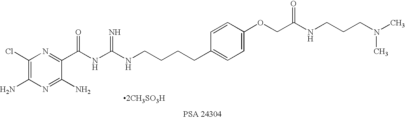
C1(Cl)=C(N)N=C(N)C(C(NC(NCCCCC2=CC=C(OCC(NCCCN(C)C)=O)C=C2)=N)=O)=N1.[2CH3SO3H]
